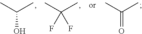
C(O)(C)C.C(F)(C)(C)F.C(=O)(C)C
